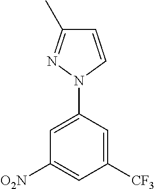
C1([CF3])=CC(N2C=CC(C)=N2)=CC([O2N])=C1
